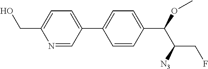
N1=CC(C2=CC=C(C(C(CF)[N3])OC)C=C2)=CC=C1CO
